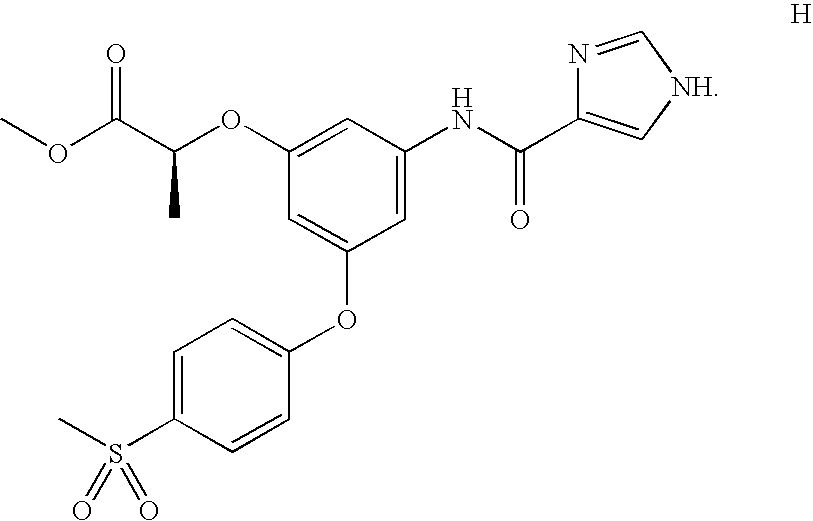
C1=C(S(C)(=O)=O)C=CC(OC2=CC(OC(C(OC)=O)C)=CC(NC(=O)C3=C[NH]C=N3)=C2)=C1
